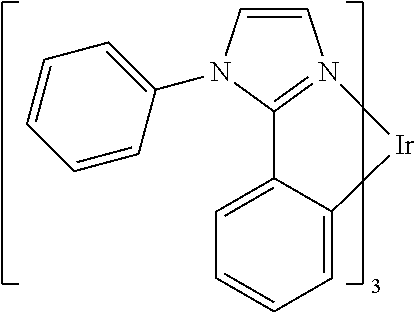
C12=N(C=CN1C1=CC=CC=C1)[Ir]C1=CC=CC=C21
